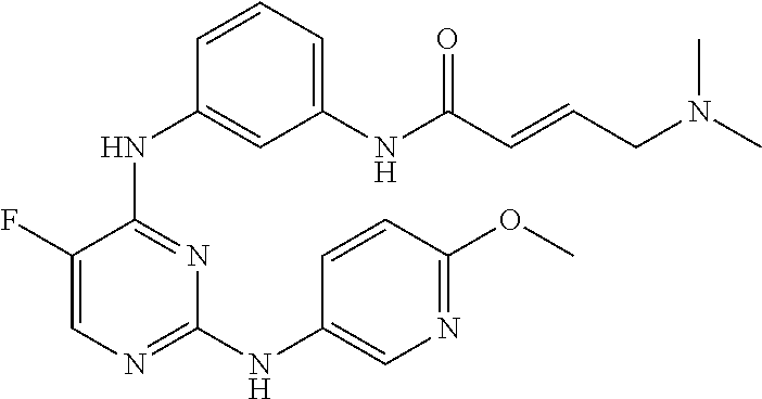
N(C1=NC=C(F)C(NC2=CC(NC(C=CCN(C)C)=O)=CC=C2)=N1)C1=CN=C(OC)C=C1
